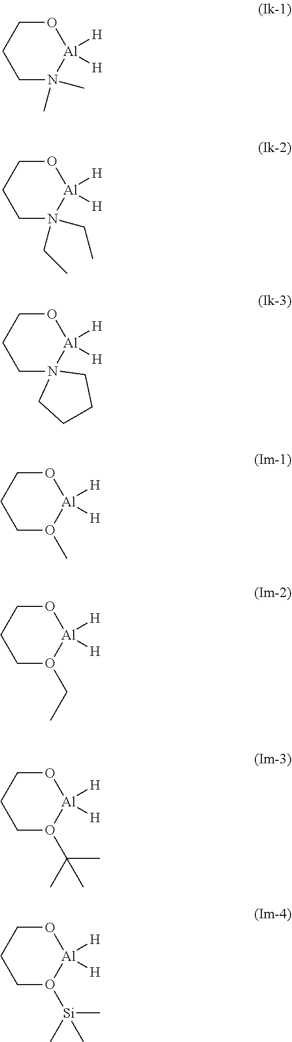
O1CCCN(C)(C)[Al]1([H])[H].O1CCCN(CC)(CC)[Al]1([H])[H].O1CCCN2([Al]1([H])[H])CCCC2.O1CCCO(C)[Al]1([H])[H].O1CCCO(CC)[Al]1([H])[H].O1CCCO(C(C)(C)C)[Al]1([H])[H].O1CCCO([Si](C)(C)C)[Al]1([H])[H]
